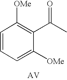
C1=CC=C([OMe])C(C(C)=O)=C1[OMe]
